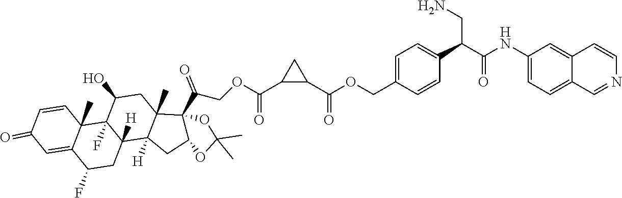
C1(C(=O)OCC(C23C4(C)C([H])(C5([H])CC(F)C6=CC(=O)C=CC6(C)C5(F)C(O)C4)CC2OC(C)(C)O3)=O)CC1C(OCC1=CC=C(C(C(NC2=CC=C3C(=C2)C=CN=C3)=O)CN)C=C1)=O
